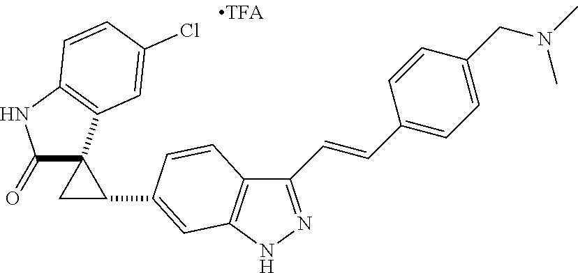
C1(=O)NC2=C(C=C(Cl)C=C2)C12CC2C1=CC2=C(C(C=CC3=CC=C(CN(C)C)C=C3)=NN2)C=C1
